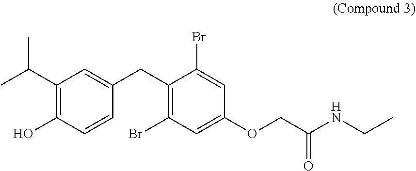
C1(C(C)C)=C(O)C=CC(CC2=C(Br)C=C(OCC(NCC)=O)C=C2Br)=C1
